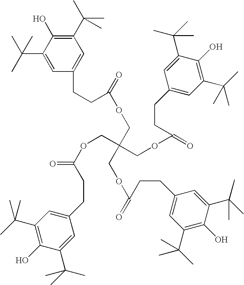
C1(C(C)(C)C)=CC(CCC(=O)OCC(COC(CCC2=CC(C(C)(C)C)=C(O)C(C(C)(C)C)=C2)=O)(COC(=O)CCC2=CC(C(C)(C)C)=C(O)C(C(C)(C)C)=C2)COC(=O)CCC2=CC(C(C)(C)C)=C(O)C(C(C)(C)C)=C2)=CC(C(C)(C)C)=C1O
